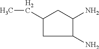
C1(CC)CC(N)C(N)C1
